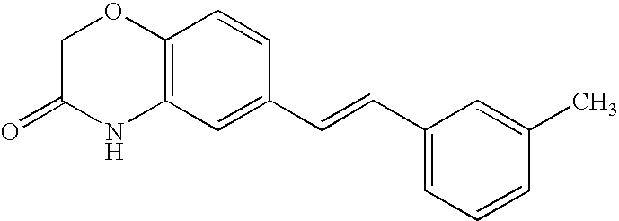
C12=C(C=C(C=CC3=CC=CC(C)=C3)C=C1)NC(=O)CO2
